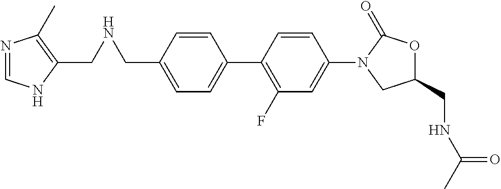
C1=C(CNCC2=C(C)N=CN2)C=CC(C2=C(F)C=C(N3CC(CNC(C)=O)OC3=O)C=C2)=C1
